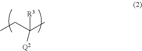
CCC(C)([R3])[Q2]
